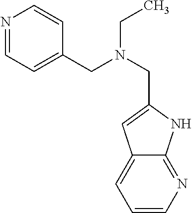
N1=CC=C(CN(CC2=CC3=CC=CN=C3N2)CC)C=C1
